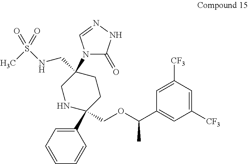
C1(C2(COC(C3=CC([CF3])=CC([CF3])=C3)C)CCC(CNS(C)(=O)=O)(N3C(=O)NN=C3)CN2)=CC=CC=C1
